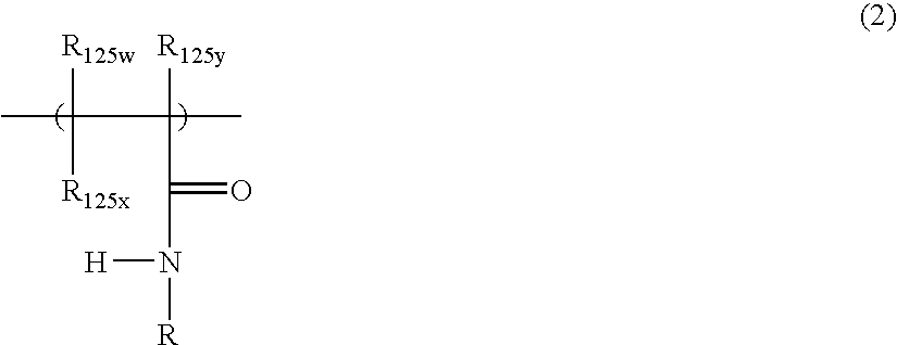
CC([R125w])(C([R125y])(C(=O)N([R])[H])C)[R125x]
